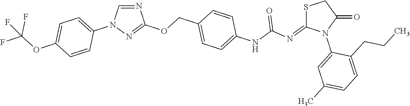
N1=CN(C2=CC=C(OC(F)(F)F)C=C2)N=C1OCC1=CC=C(NC(N=C2SCC(=O)N2C2=CC(C)=CC=C2CCC)=O)C=C1
